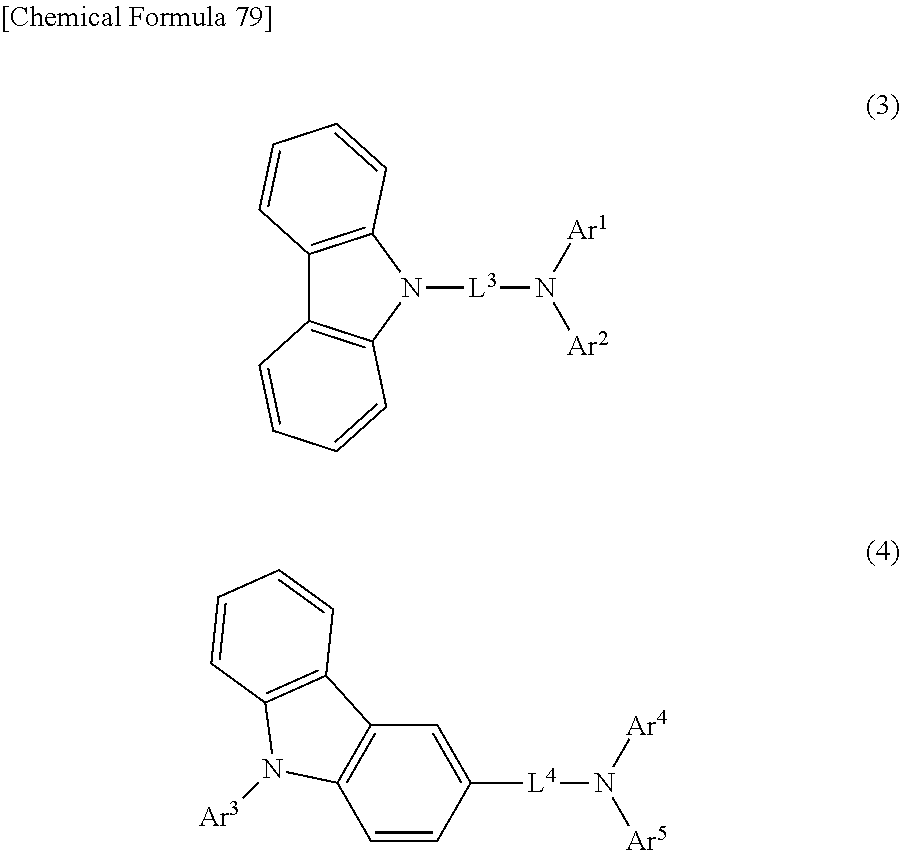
C12=C(N([L3]N([Ar2])[Ar1])C3=C1C=CC=C3)C=CC=C2.C1([L4]N([Ar5])[Ar4])=CC2=C(C=C1)N([Ar3])C1=C2C=CC=C1
